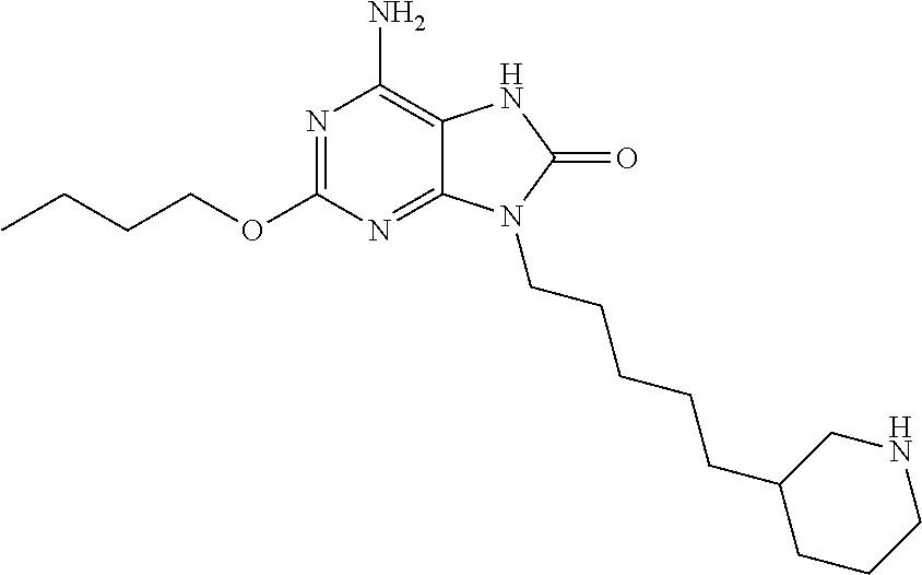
N1=C(OCCCC)N=C2C(=C1N)NC(=O)N2CCCCCC1CCCNC1
